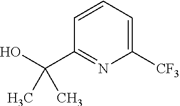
C1=CC=C([CF3])N=C1C(O)(C)C
